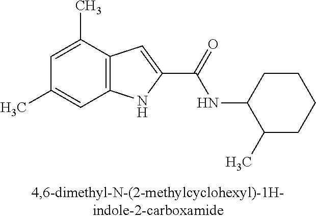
C12=C(C(C)=CC(C)=C1)C=C(C(=O)NC1C(C)CCCC1)N2
